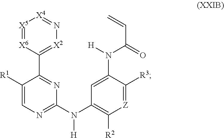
C1(C2=NC(N([H])C3=C([R2])[Z]=C([R3])C(N([H])C(=O)C=C)=C3)=NC=C2[R1])=[X2]N=[X4][X5]=[X6]1
